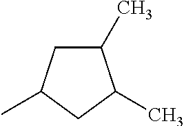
C1(C)CC(C)CC1C
